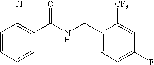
C1=CC=CC(C(NCC2=CC=C(F)C=C2[CF3])=O)=C1Cl
